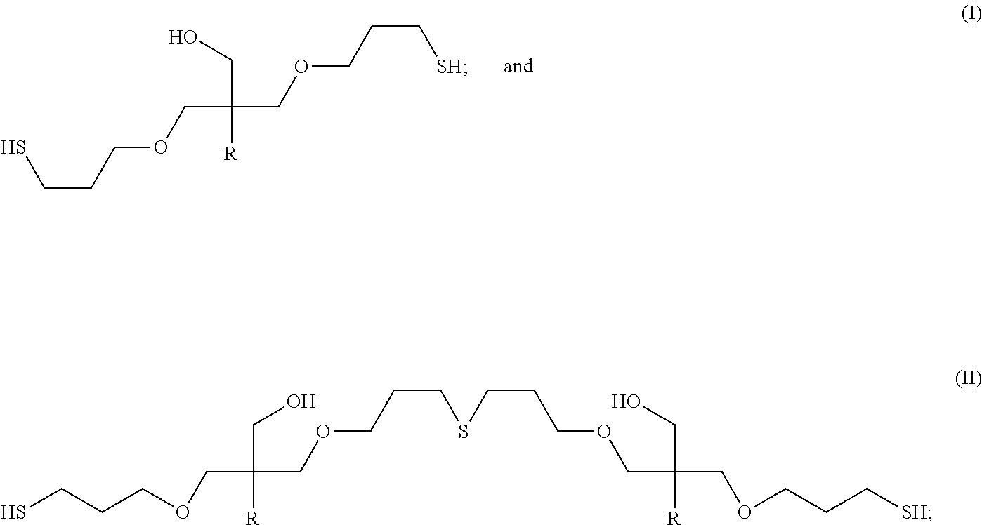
SCCCOCC(CO)([R])COCCC[SH].SCCCOCC([R])(CO)COCCCSCCCOCC(CO)([R])COCCC[SH]
